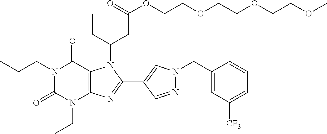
N1(CCC)C(=O)N(CC)C2=C(C1=O)N(C(CC)CC(OCCOCCOCCOC)=O)C(C1=CN(CC3=CC([CF3])=CC=C3)N=C1)=N2
